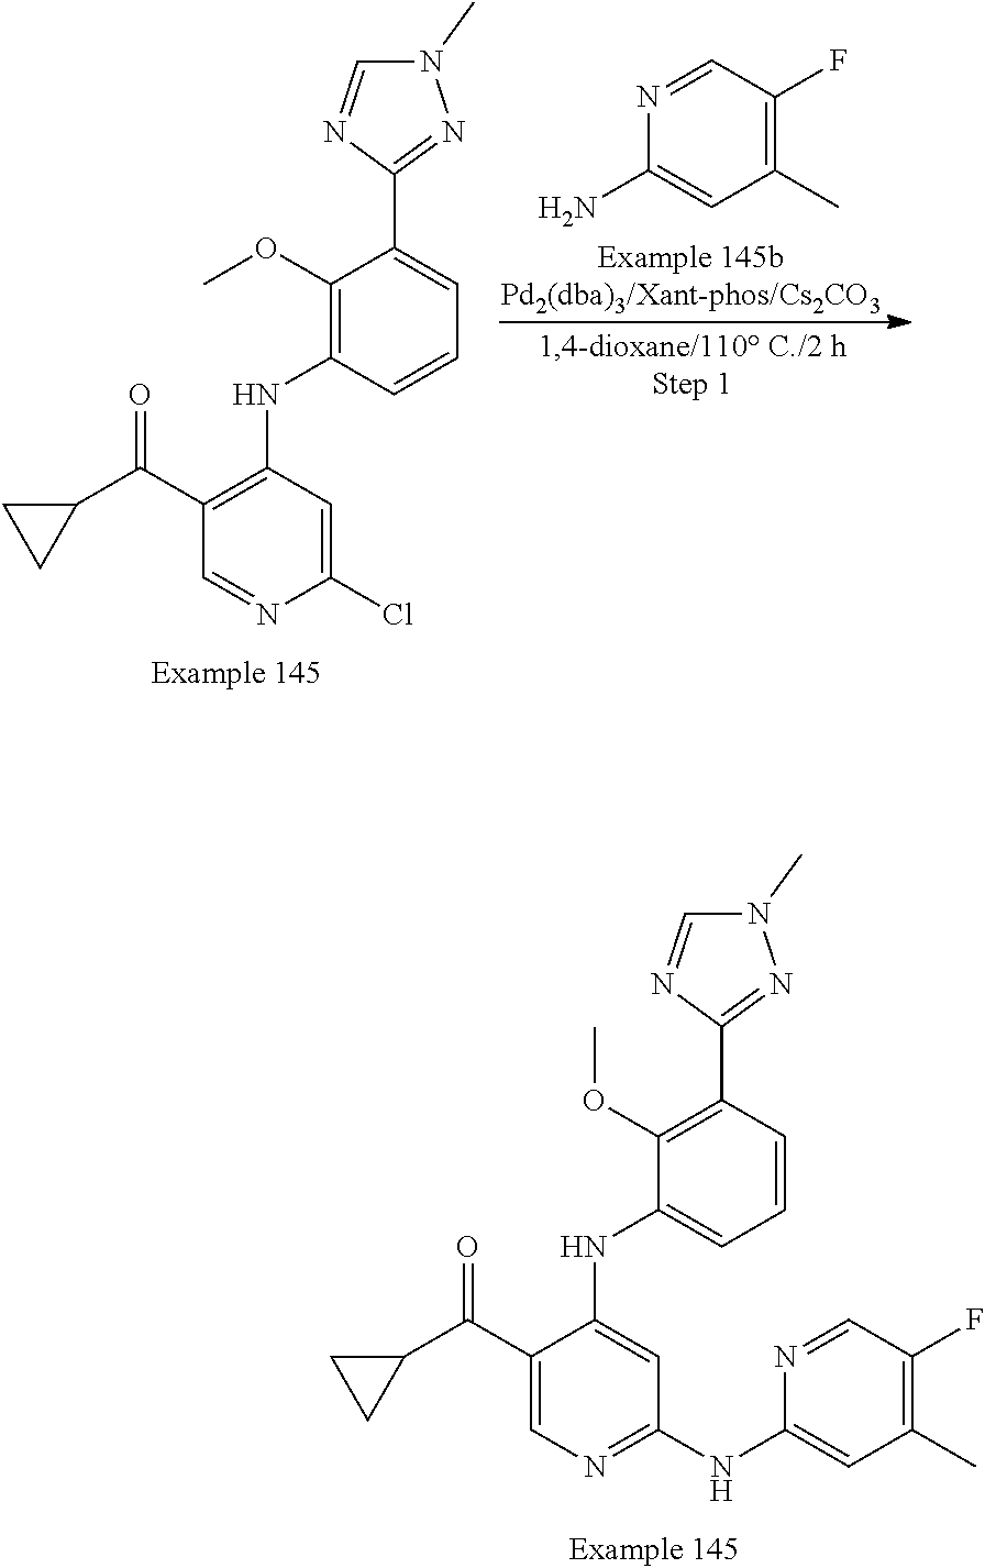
CN1C=NC(C2=CC=CC(NC3=C(C(C4CC4)=O)C=NC(Cl)=C3)=C2OC)=N1.C1=NC(N)=CC(C)=C1F.CN1C=NC(C2=C(OC)C(NC3=CC(NC4=CC(C)=C(F)C=N4)=NC=C3C(C3CC3)=O)=CC=C2)=N1
